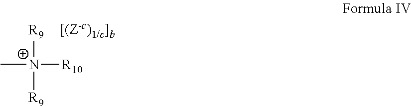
[R9][N+]([R9])(C)[R10]
